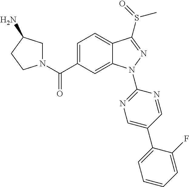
N1(C(C2=CC=C3C(=C2)N(C2=NC=C(C4=CC=CC=C4F)C=N2)N=C3S(C)=O)=O)CC(N)CC1
